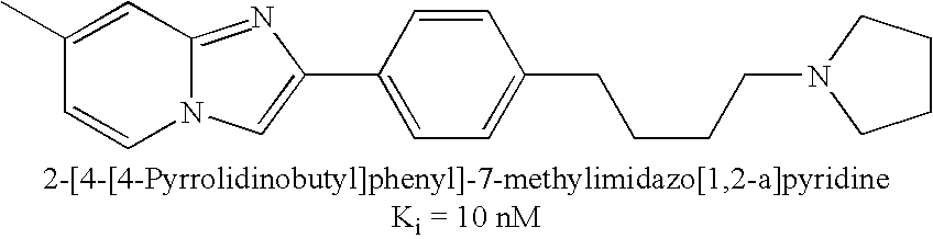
C1(C)=CC2=NC(C3=CC=C(CCCCN4CCCC4)C=C3)=CN2C=C1
